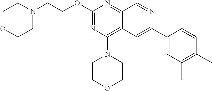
O(C1=NC(N2CCOCC2)=C2C(=N1)C=NC(C1=CC(C)=C(C)C=C1)=C2)CCN1CCOCC1
